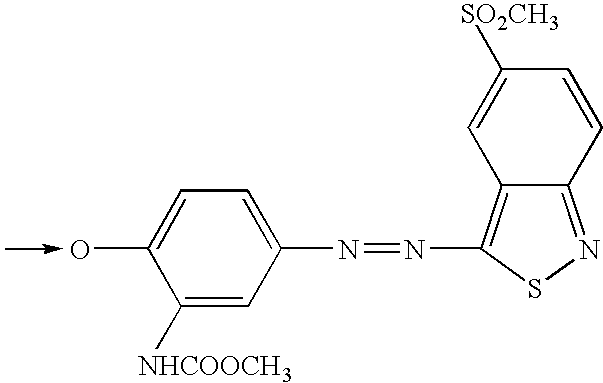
C1(N=NC2=C3C(=NS2)C=CC([SO2CH3])=C3)=CC=C(O)C([NHCOOCH3])=C1
